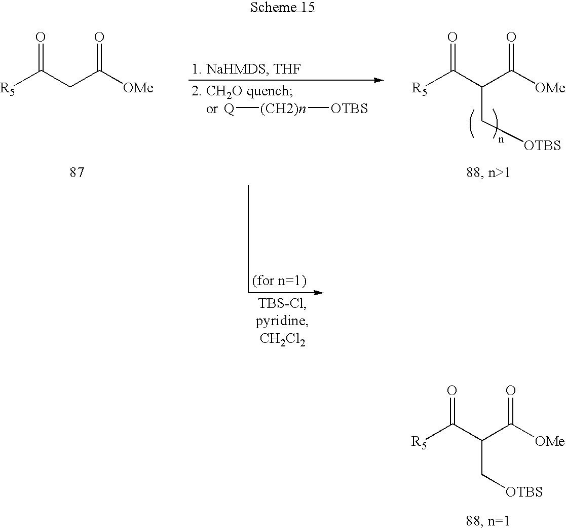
[Q][(CH2)n][OTBS].[R5]C(=O)C(C[OTBS])C(=O)[OMe].[R5]C(CC([OMe])=O)=O.[R5]C(=O)C(C[OTBS])C(=O)[OMe]
